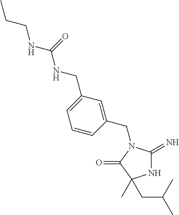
N1C(=N)N(CC2=CC(CNC(NCCC)=O)=CC=C2)C(=O)C1(C)CC(C)C
